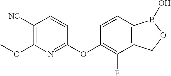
C1(OC2=C(F)C3=C(C=C2)B(O)OC3)=NC(OC)=C([NC])C=C1
